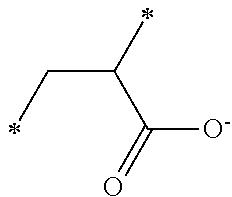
C(C(C(=O)[O-])C)C
